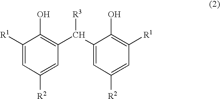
C1([R1])=CC([R2])=CC(C(C2=CC([R2])=CC([R1])=C2O)[R3])=C1O
